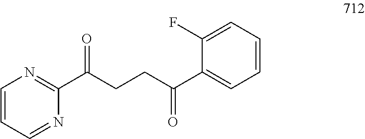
C1=CC=NC(C(CCC(C2=CC=CC=C2F)=O)=O)=N1
